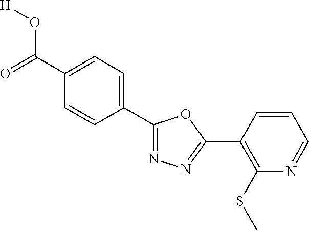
[H]OC(=O)C1=CC=C(C2=NN=C(C3=C(SC)N=CC=C3)O2)C=C1
